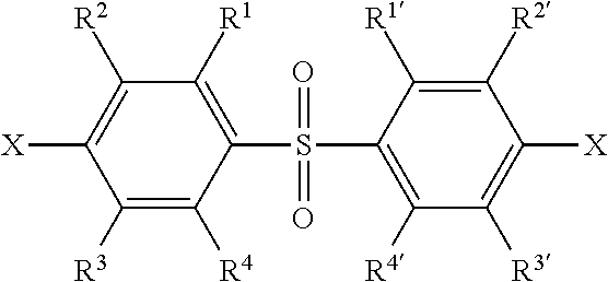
C1([R3])=C([R4])C(S(C2=C([R4])C([R3])=C([X])C([R2])=C2[R1])(=O)=O)=C([R1])C([R2])=C1[X]
